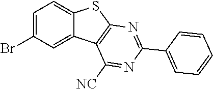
C12=CC=C(Br)C=C1C1=C(S2)N=C(C2=CC=CC=C2)N=C1[NC]
